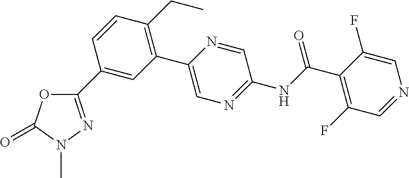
C1(C2=CC(C3=CN=C(NC(C4=C(F)C=NC=C4F)=O)C=N3)=C(CC)C=C2)=NN(C)C(=O)O1
